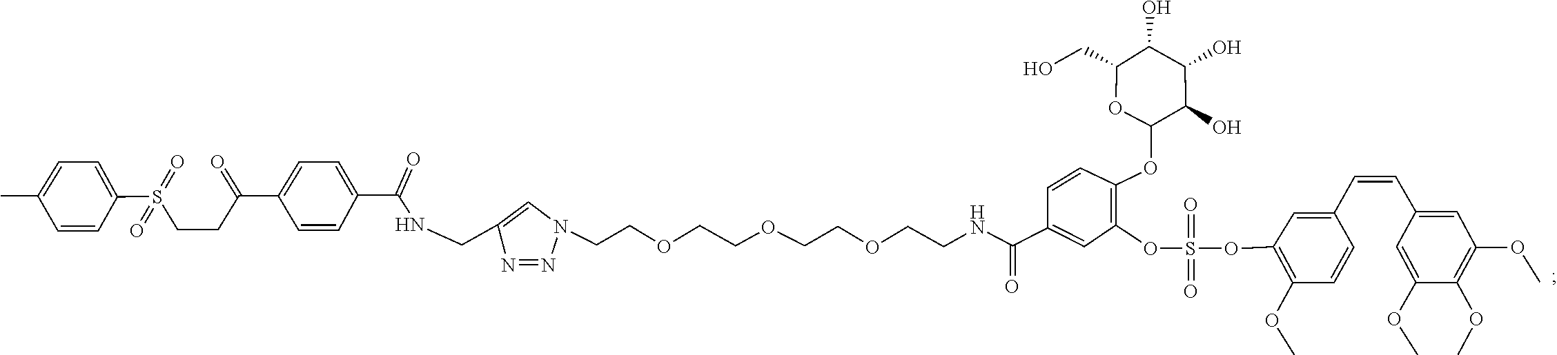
N1=NN(CCOCCOCCOCCNC(C2=CC(OS(OC3=C(OC)C=CC(C=CC4=CC(OC)=C(OC)C(OC)=C4)=C3)(=O)=O)=C(OC3OC(CO)C(O)C(O)C3O)C=C2)=O)C=C1CNC(C1=CC=C(C(CCS(=O)(C2=CC=C(C)C=C2)=O)=O)C=C1)=O
